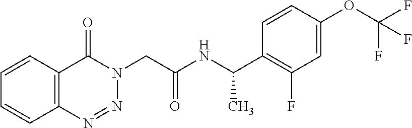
C1=CC=CC2=C1C(=O)N(CC(NC(C1=C(F)C=C(OC(F)(F)F)C=C1)C)=O)N=N2
